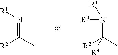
[R1]N=C(C)[R2].[R1]N(C(C)([R2])[R3])[R4]
